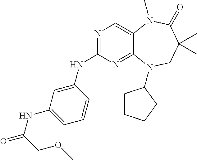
N1=C(NC2=CC(NC(COC)=O)=CC=C2)N=C2C(=C1)N(C)C(=O)C(C)(C)CN2C1CCCC1
